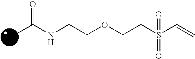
O=C(NCCOCCS(C=C)(=O)=O)C
